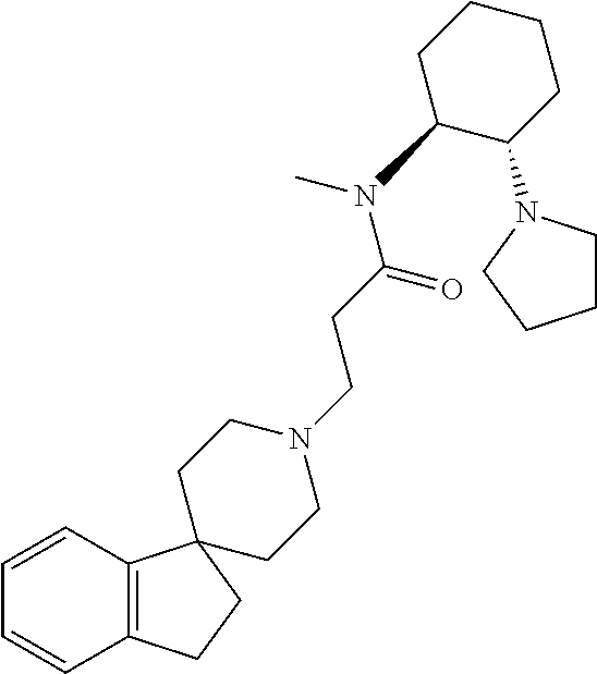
C1=CC2=C(C=C1)CCC21CCN(CCC(N(C)C2C(N3CCCC3)CCCC2)=O)CC1
